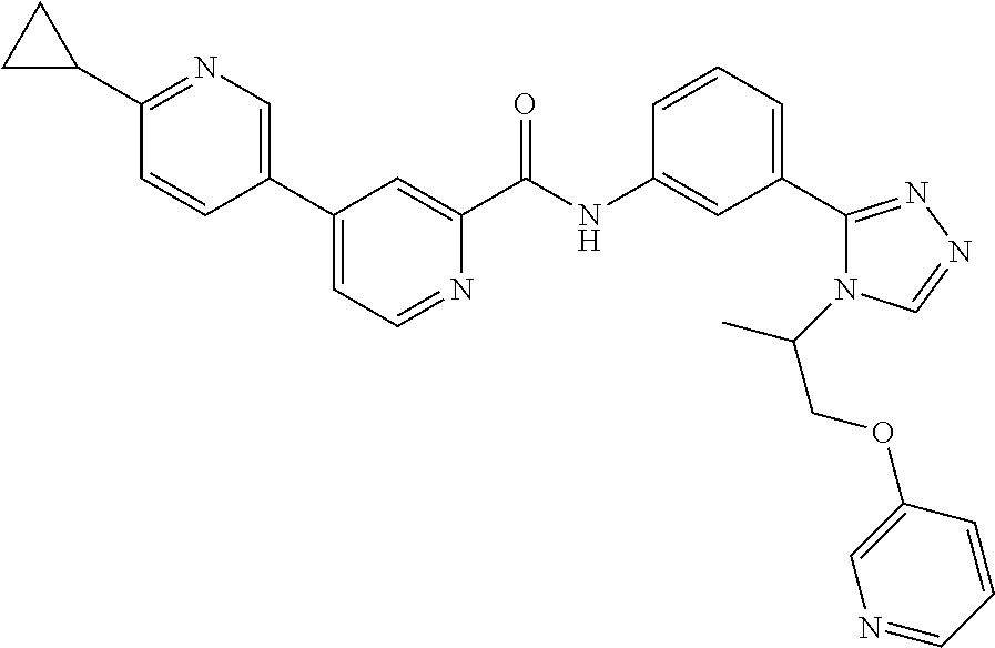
C1(C2=CN=C(C3CC3)C=C2)=CC=NC(C(NC2=CC(C3=NN=CN3C(COC3=CN=CC=C3)C)=CC=C2)=O)=C1
